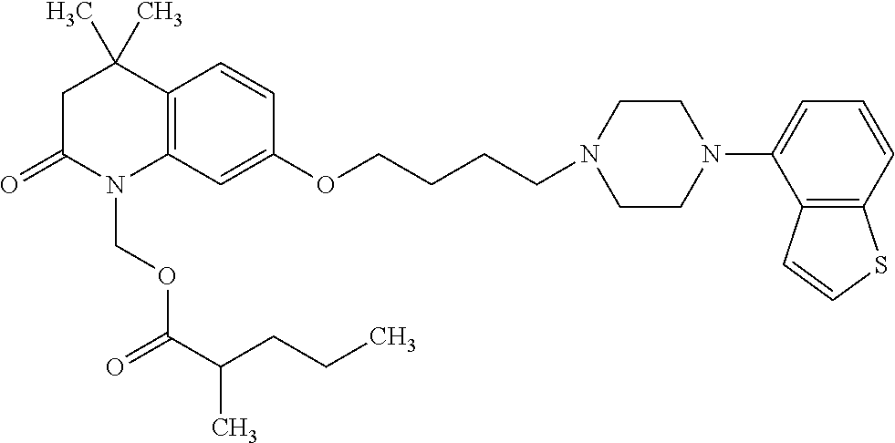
C12=C(C=C(OCCCCN3CCN(C4=CC=CC5=C4C=CS5)CC3)C=C1)N(COC(=O)C(CCC)C)C(=O)CC2(C)C
